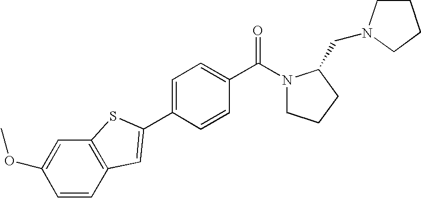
C1=CC2=C(C=C1OC)SC(C1=CC=C(C(=O)N3CCCC3CN3CCCC3)C=C1)=C2
